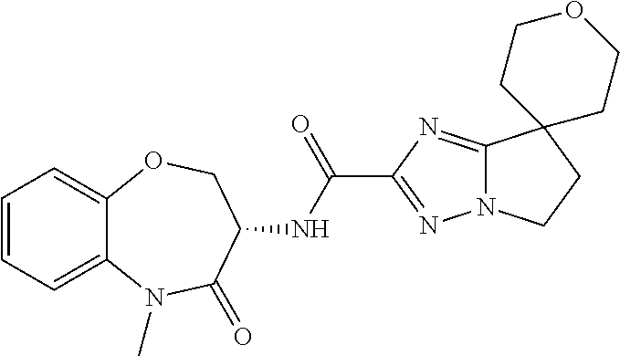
C1=CC=C2C(=C1)OCC(NC(C1=NN3C(=N1)C1(CC3)CCOCC1)=O)C(=O)N2C
